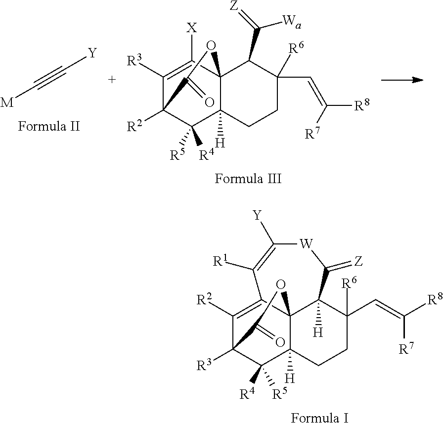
C1([R3])=C([X])C23C([H])(C([R5])([R4])C1([R2])C(=O)O2)CCC(C=C([R8])[R7])([R6])C3C(=[Z])[Wa].C(#C[M])[Y].C1([R2])=C2C([R1])=C([Y])[W]C(=[Z])C3([H])C([R6])(C=C([R7])[R8])CCC4([H])C([R4])([R5])C1([R3])C(=O)OC423
